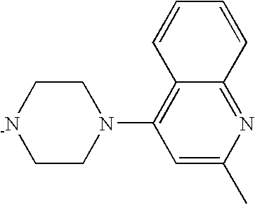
C1CN(C2=C3C(=NC(C)=C2)C=CC=C3)CC[-N]1
